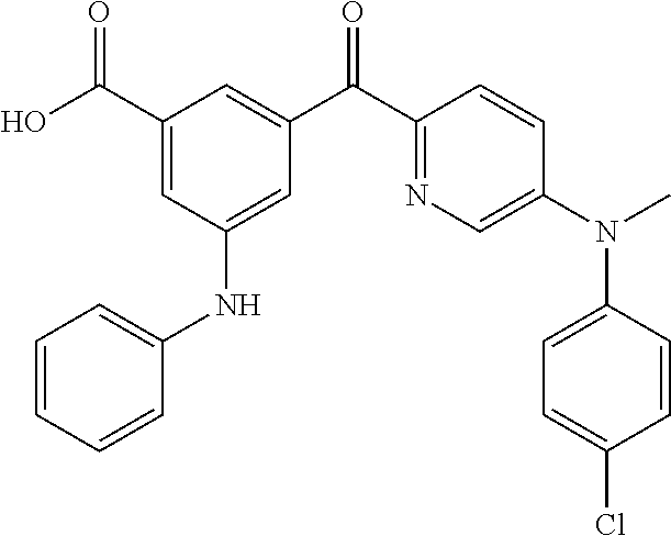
C1(C(O)=O)=CC(NC2=CC=CC=C2)=CC(C(C2=NC=C(N(C)C3=CC=C(Cl)C=C3)C=C2)=O)=C1
